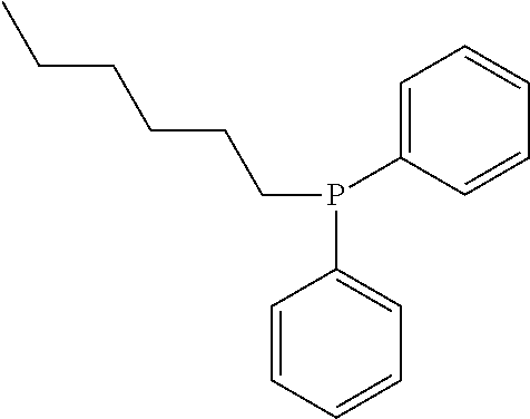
C1=CC=CC=C1P(C1=CC=CC=C1)CCCCCC
